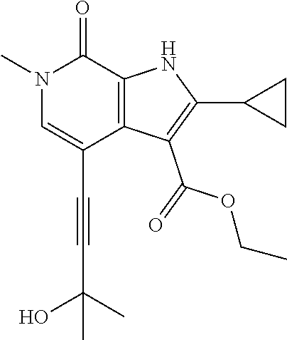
N1(C)C=C(C#CC(C)(O)C)C2=C(C1=O)NC(C1CC1)=C2C(OCC)=O
